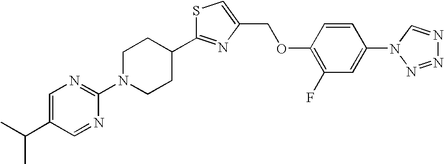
C1(N2CCC(C3=NC(COC4=C(F)C=C(N5N=NN=C5)C=C4)=CS3)CC2)=NC=C(C(C)C)C=N1
